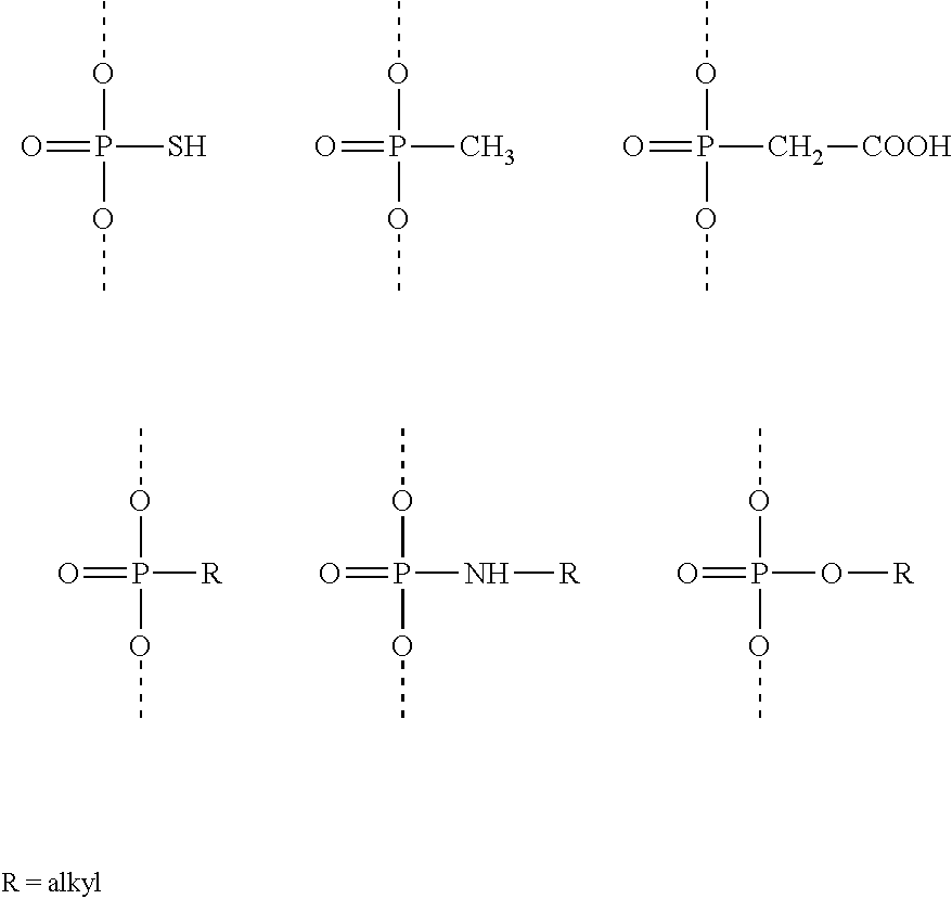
O=P(OC)(S)OC.O=P(OC)(C)OC.O=P(OC)(C[COOH])OC.O=P(OC)([R])OC.O=P(OC)(N[R])OC.O=P(OC)(O[R])OC
